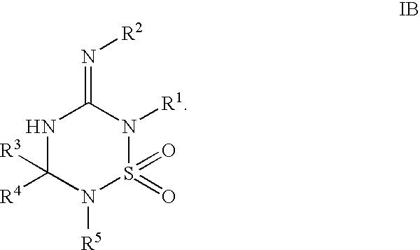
N1C([R4])([R3])N([R5])S(=O)(=O)N([R1])C1=N[R2]
